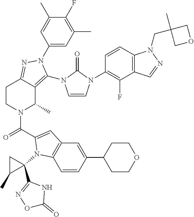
C1(F)=C(C)C=C(N2C(N3C=CN(C4=C(F)C5=C(C=C4)N(CC4(C)COC4)N=C5)C3=O)=C3C(C)N(C(=O)C4=CC5=C(C=CC(C6CCOCC6)=C5)N4C4(C5=NOC(=O)N5)CC4C)CCC3=N2)C=C1C
